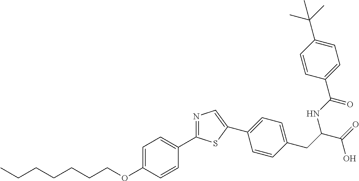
CCCCCCCOC1=CC=C(C2=NC=C(C3=CC=C(CC(C(=O)O)NC(C4=CC=C(C(C)(C)C)C=C4)=O)C=C3)S2)C=C1
